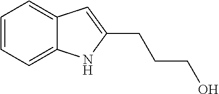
C1=CC=C2C(=C1)C=C(CCCO)N2
